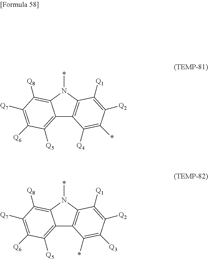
C12=C([Q5])C([Q6])=C([Q7])C([Q8])=C1N(*)C1=C2C([Q4])=C(*)C([Q2])=C1[Q1].C12=C([Q5])C([Q6])=C([Q7])C([Q8])=C1N(*)C1=C2C(*)=C([Q3])C([Q2])=C1[Q1]
